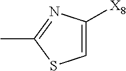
C1=C([X8])N=C(C)S1
